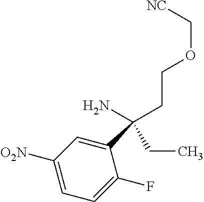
C(CCOC[NC])(N)(C1=CC([O2N])=CC=C1F)CC
